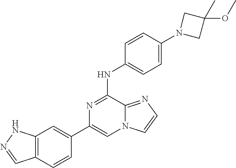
C1(C2=CC3=C(C=C2)C=NN3)=CN2C(=NC=C2)C(NC2=CC=C(N3CC(OC)(C)C3)C=C2)=N1
